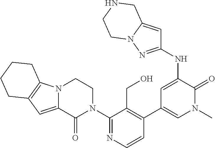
C1=CN=C(N2CCN3C(=CC4=C3CCCC4)C2=O)C(CO)=C1C1=CN(C)C(=O)C(NC2=NN3C(=C2)CNCC3)=C1
